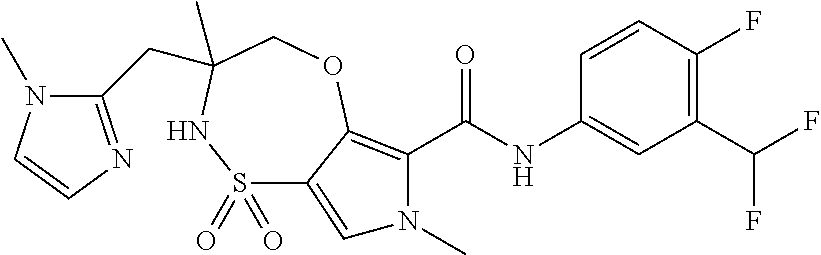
C1(C(F)F)=C(F)C=CC(NC(=O)C2=C3C(=CN2C)S(=O)(=O)NC(CC2=NC=CN2C)(C)CO3)=C1
